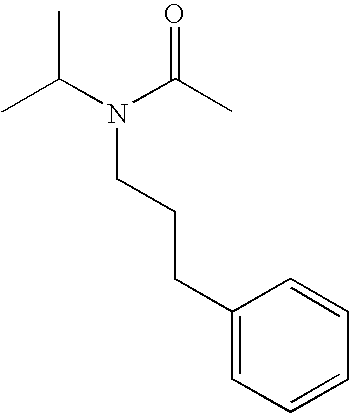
CC(N(C(C)=O)CCCC1=CC=CC=C1)C
